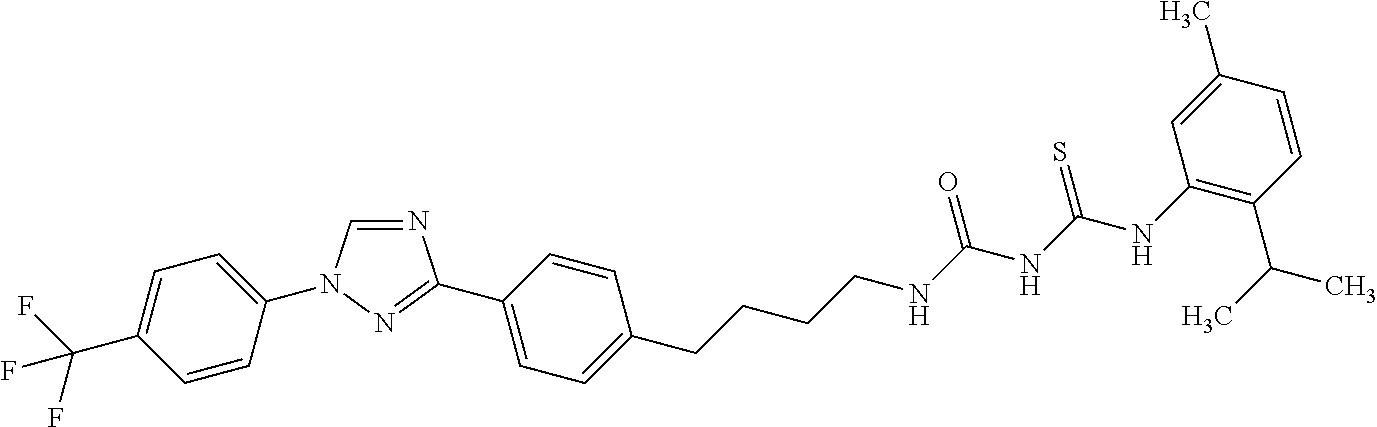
N1=CN(C2=CC=C(C(F)(F)F)C=C2)N=C1C1=CC=C(CCCCNC(NC(NC2=C(C(C)C)C=CC(C)=C2)=S)=O)C=C1
